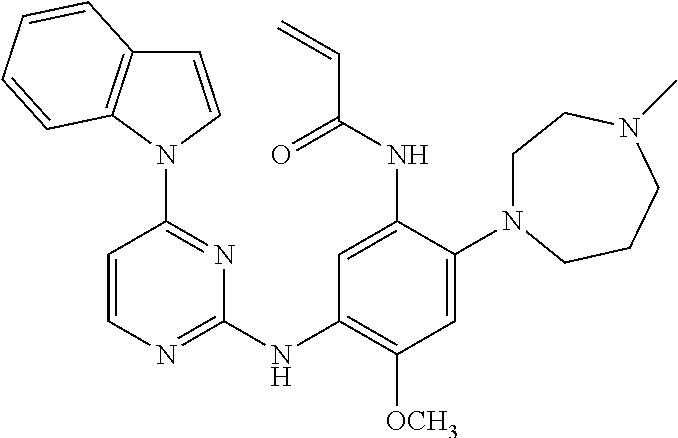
C1=CN(C2=NC(NC3=C([OCH3])C=C(N4CCN(C)CCC4)C(NC(C=C)=O)=C3)=NC=C2)C2=C1C=CC=C2
